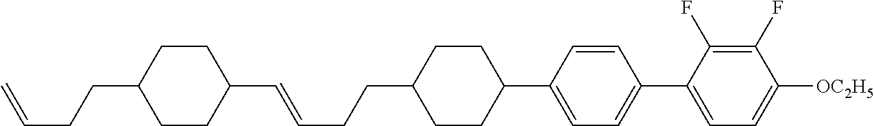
C1(C=CCCC2CCC(C3=CC=C(C4=CC=C([OC2H5])C(F)=C4F)C=C3)CC2)CCC(CCC=C)CC1
